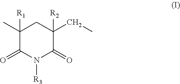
C1(C)([R1])C(=O)N([R3])C(=O)C(CC)([R2])C1
